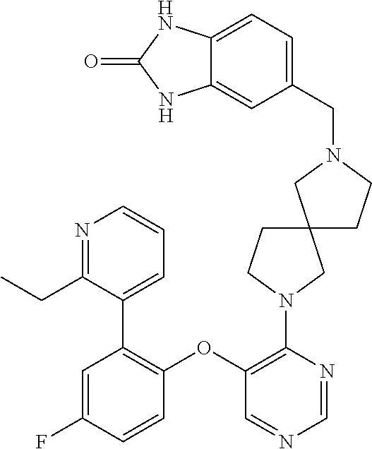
C1=C(F)C=CC(OC2=C(N3CC4(CC3)CCN(CC3=CC=C5C(=C3)NC(=O)N5)C4)N=CN=C2)=C1C1=CC=CN=C1CC
